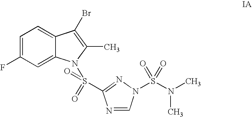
C1=C2C(=CC=C1F)C(Br)=C(C)N2S(=O)(=O)C1=NN(S(N(C)C)(=O)=O)C=N1
